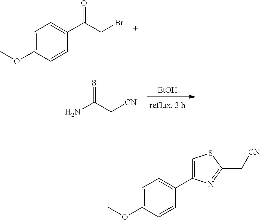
C1(C(CBr)=O)=CC=C(OC)C=C1.[EtOH].NC(C[CN])=S.C1=C(C2=CC=C(OC)C=C2)N=C(C[CN])S1
